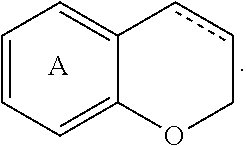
C1=CC=C2C(=C1)ccCO2.[A]
